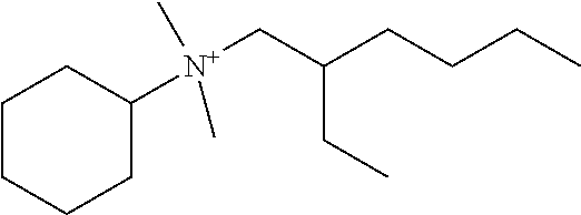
C1CCCC([N+](CC(CCCC)CC)(C)C)C1
